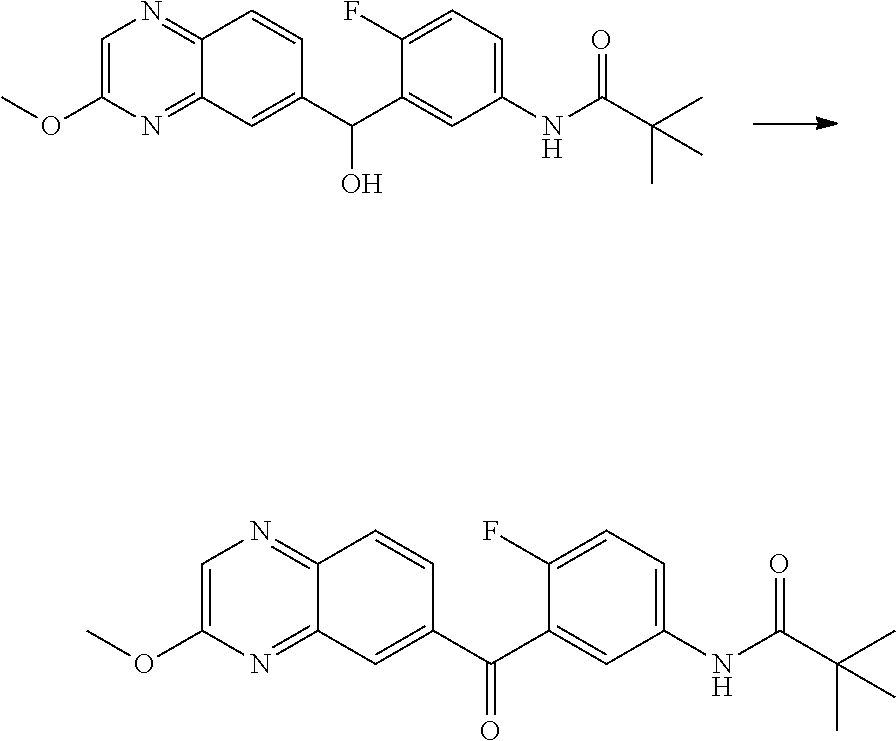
C1=C(OC)N=C2C(=N1)C=CC(C(C1=CC(NC(C(C)(C)C)=O)=CC=C1F)O)=C2.C1=C(OC)N=C2C(=N1)C=CC(C(C1=CC(NC(C(C)(C)C)=O)=CC=C1F)=O)=C2
